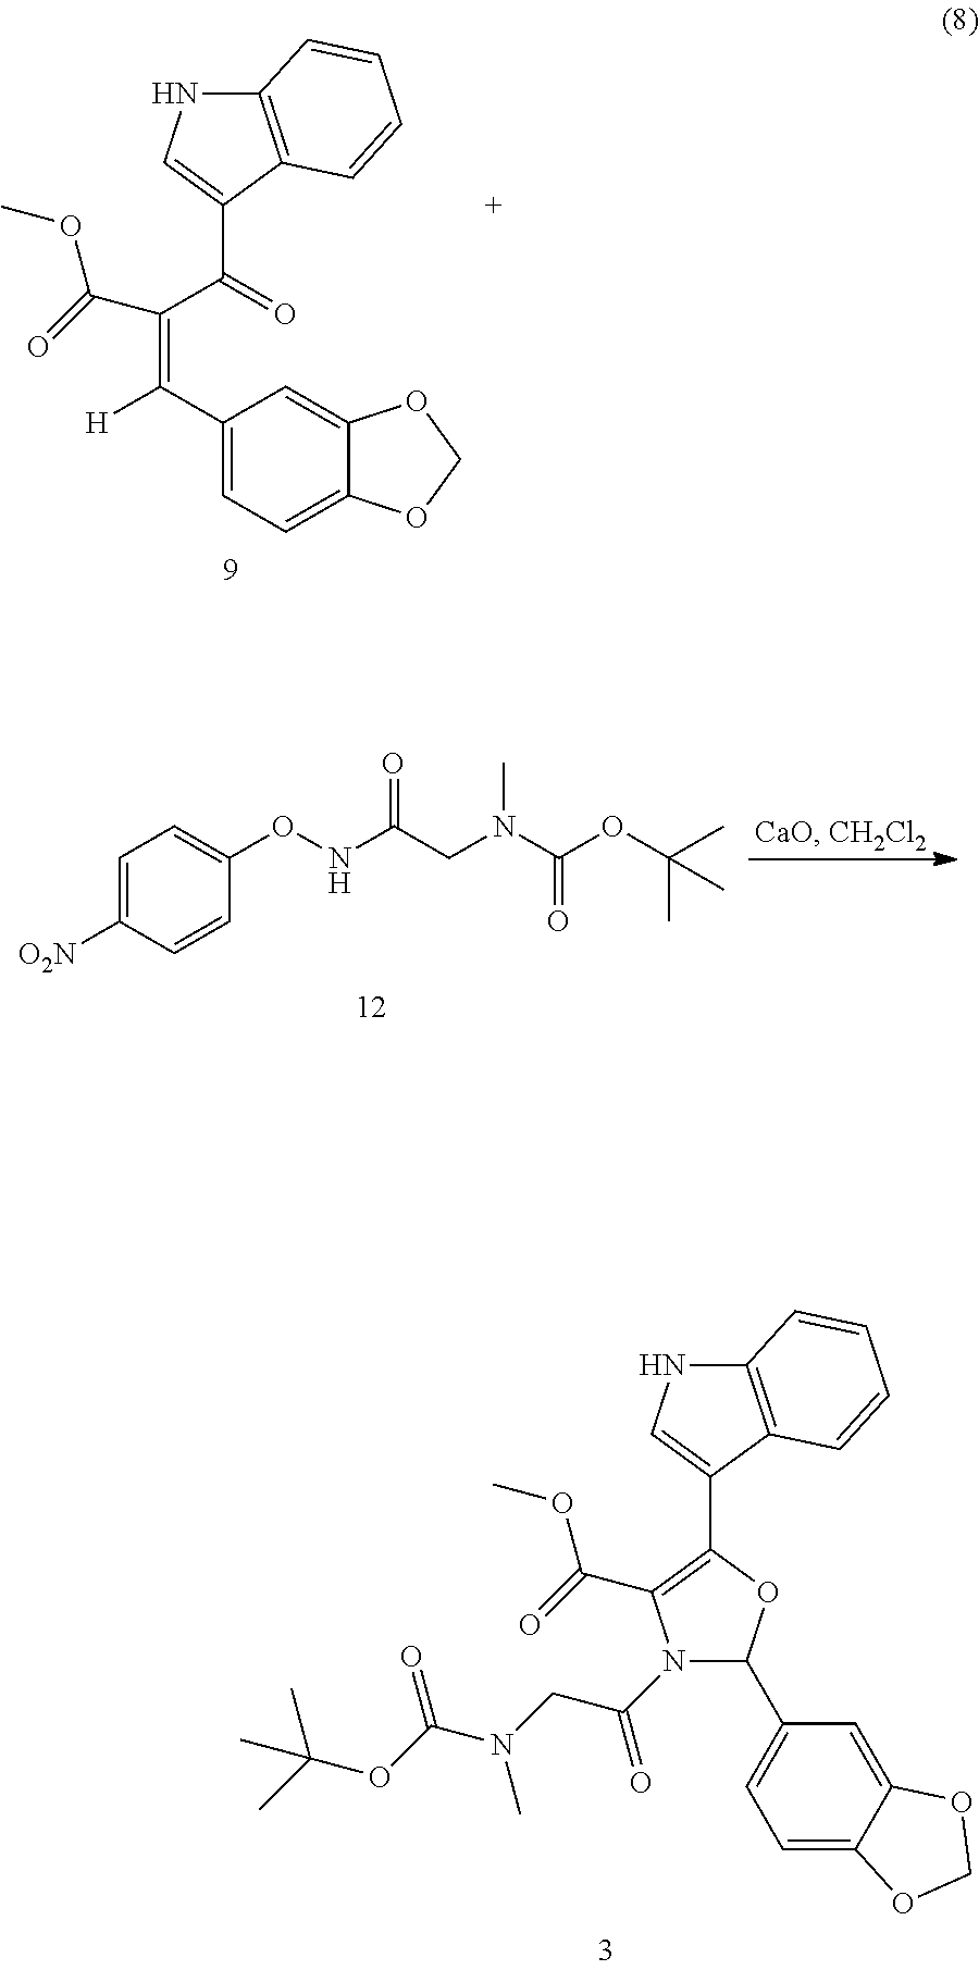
C1=C2C(=CC(C3N(C(CN(C(OC(C)(C)C)=O)C)=O)C(C(OC)=O)=C(C4=CNC5=C4C=CC=C5)O3)=C1)OCO2.C1(C(=C(C(C2=CNC3=C2C=CC=C3)=O)C(OC)=O)[H])=CC=C2C(=C1)OCO2.C1=C([O2N])C=CC(ONC(CN(C(OC(C)(C)C)=O)C)=O)=C1
